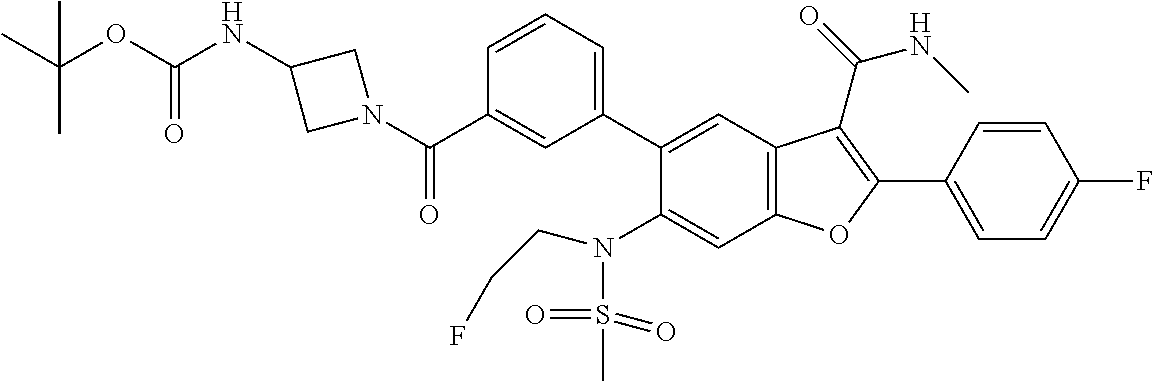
C1=CC=C(C2=CC3=C(C=C2N(S(C)(=O)=O)CCF)OC(C2=CC=C(F)C=C2)=C3C(NC)=O)C=C1C(N1CC(NC(=O)OC(C)(C)C)C1)=O
